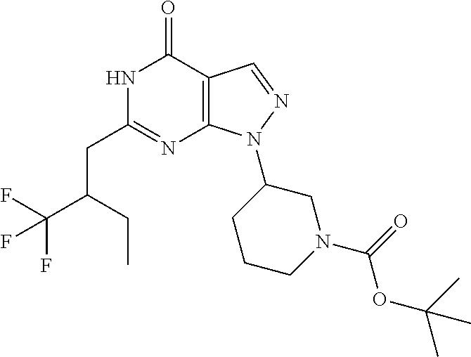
N1C(CC(C(F)(F)F)CC)=NC2=C(C1=O)C=NN2C1CCCN(C(OC(C)(C)C)=O)C1
